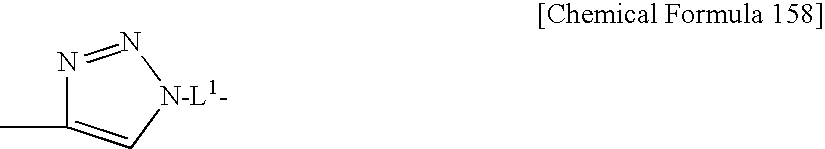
N1=N[N-L1-]C=C1C
